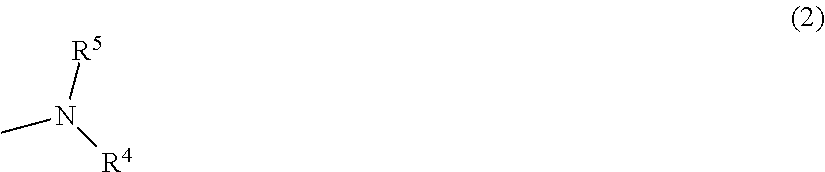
[R5]N([R4])C
